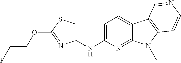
N(C1=CC=C2C(=N1)N(C)C1=C2C=NC=C1)C1=CSC(OCCF)=N1
